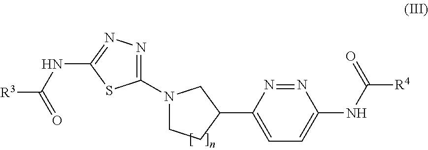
C1(N2CCC(C3=CC=C(NC([R4])=O)N=N3)C2)=NN=C(NC([R3])=O)S1
